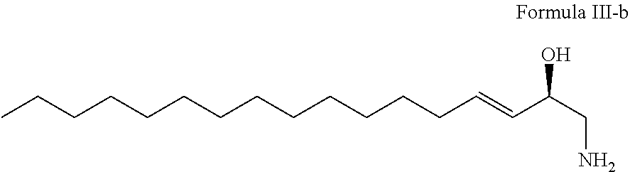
C(CCCCCCCCCC=CC(CN)O)CCC
